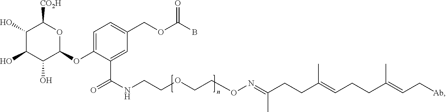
C1(O)C(O)C(O)C(OC2=CC=C(COC(B)=O)C=C2C(NCCOCCON=C(CCC(=CCCC(=CC[Ab])C)C)C)=O)OC1[CO2H]
